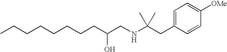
C(CNC(CC1=CC=C([OMe])C=C1)(C)C)(O)CCCCCCCC
